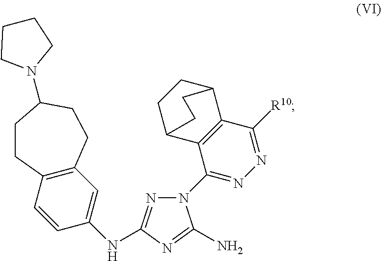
N1(C2=NN=C([R10])C3=C2C2CCC3CC2)N=C(NC2=CC3=C(C=C2)CCC(N2CCCC2)CC3)N=C1N
